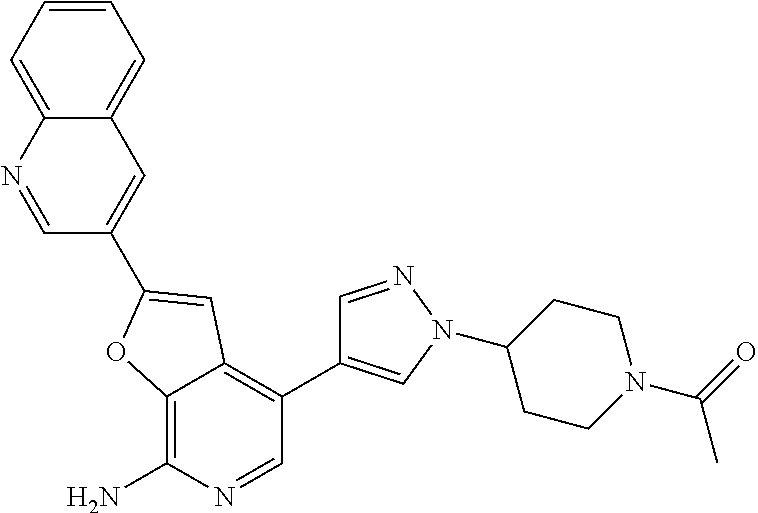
C12=C(N)N=CC(C3=CN(C4CCN(C(C)=O)CC4)N=C3)=C1C=C(C1=CC3=CC=CC=C3N=C1)O2
